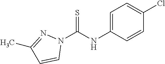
N1(C(NC2=CC=C(Cl)C=C2)=S)N=C(C)C=C1
